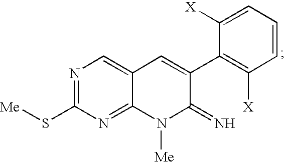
C12=NC(S[Me])=NC=C1C=C(C1=C([X])C=CC=C1[X])C(=N)N2[Me]
